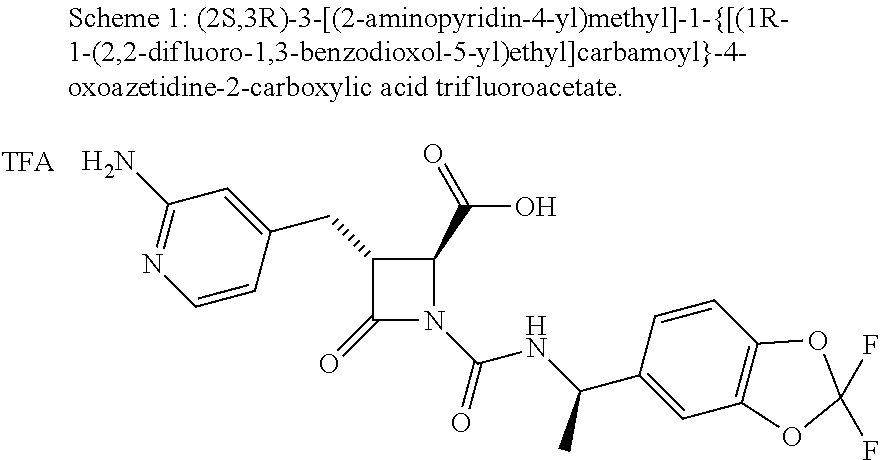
[TFA].C1(=O)N(C(NC(C2=CC3=C(C=C2)OC(F)(F)O3)C)=O)C(C(O)=O)C1CC1=CC(N)=NC=C1
